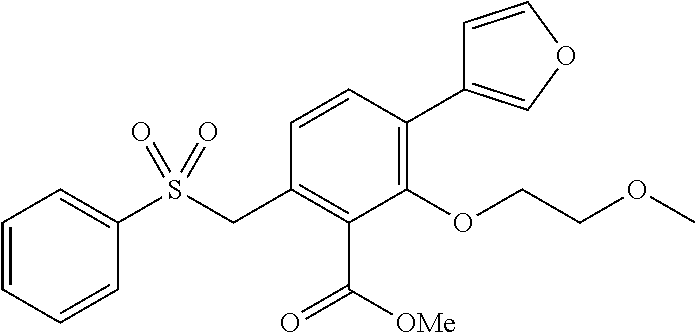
C1=CC=CC(S(CC2=C(C(=O)[OMe])C(OCCOC)=C(C3=COC=C3)C=C2)(=O)=O)=C1
